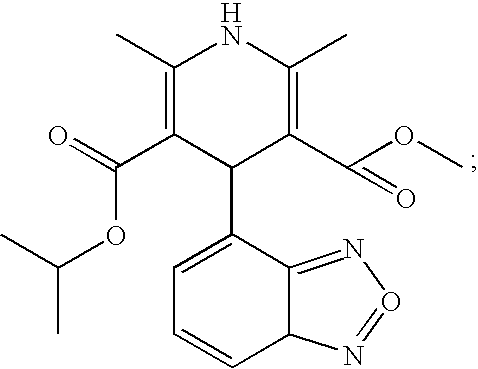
C1(C)=C(C(=O)OC(C)C)C(C2=CC=CC3C2=NO=N3)C(C(OC)=O)=C(C)N1
